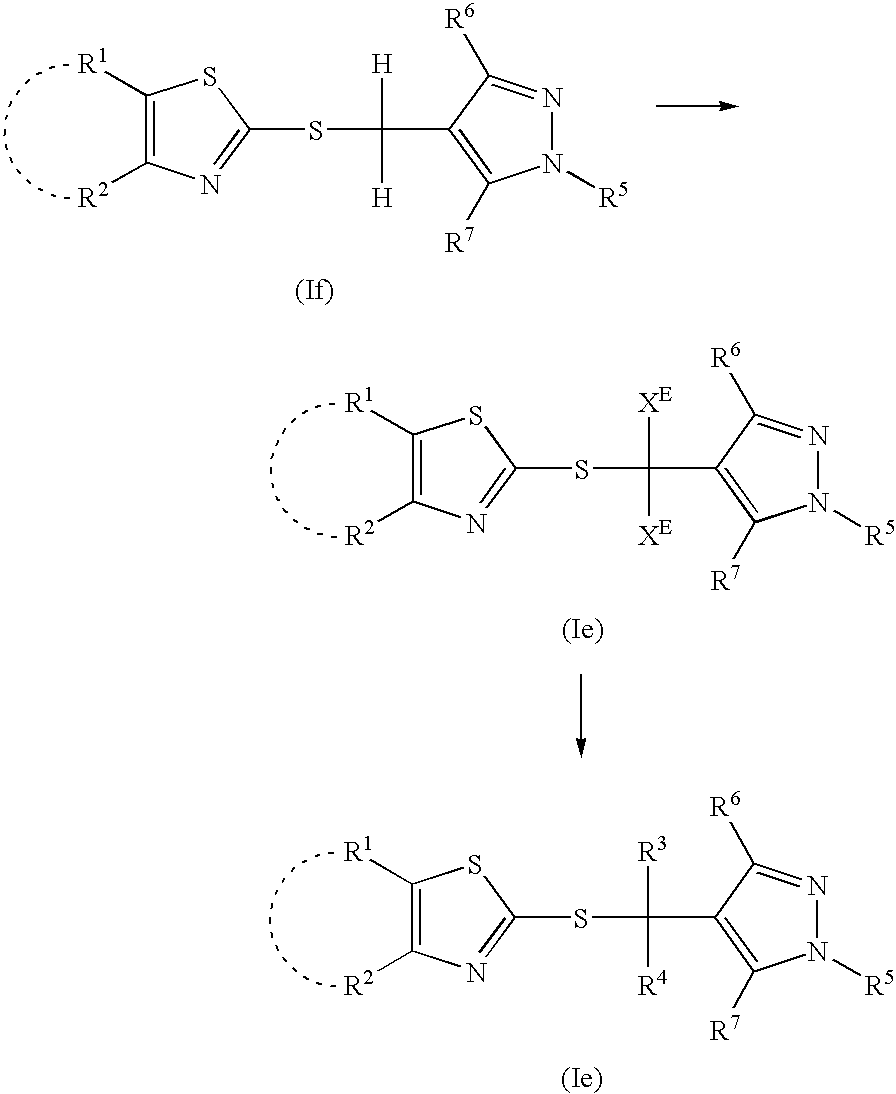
C1([R1])=C([R2])N=C(SC([R3])([R4])C2=C([R7])N([R5])N=C2[R6])S1.C1([R1])=C([R2])N=C(SC([H])([H])C2=C([R7])N([R5])N=C2[R6])S1.C1([R1])=C([R2])N=C(SC([XE])([XE])C2=C([R7])N([R5])N=C2[R6])S1
